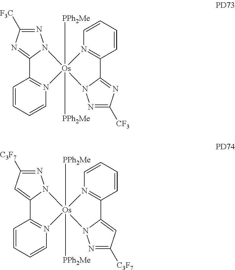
C12=NC([F3C])=NN1[Os]1([PPh2Me])([PPh2Me])(N3=C2C=CC=C3)N2=C(C3=NC([CF3])=NN31)C=CC=C2.C12=CC([C3F7])=NN1[Os]1([PPh2Me])([PPh2Me])(N3=C2C=CC=C3)N2=C(C3=CC([C3F7])=NN31)C=CC=C2
